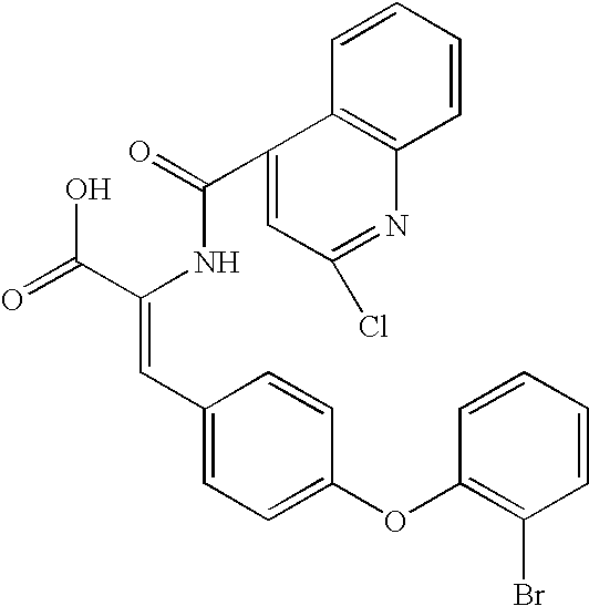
C(=O)(NC(C(=O)O)=CC1=CC=C(OC2=C(Br)C=CC=C2)C=C1)C1=CC(Cl)=NC2=C1C=CC=C2
